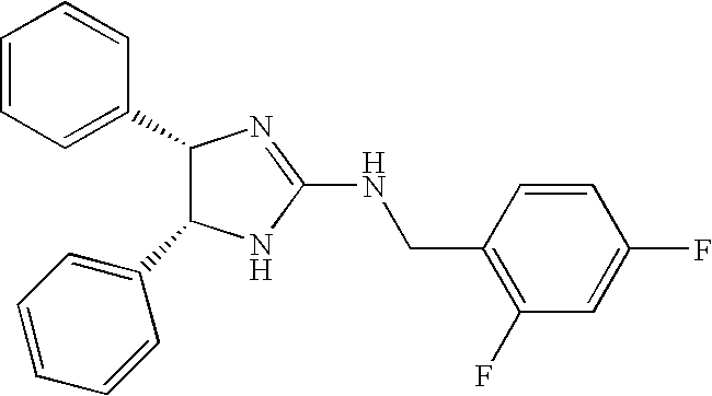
C1(C2C(C3=CC=CC=C3)NC(NCC3=C(F)C=C(F)C=C3)=N2)=CC=CC=C1
